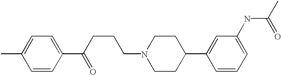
CC1=CC=C(C(CCCN2CCC(C3=CC(NC(C)=O)=CC=C3)CC2)=O)C=C1
